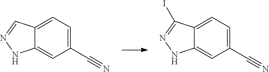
C12=CC=C(C#N)C=C1NN=C2.C12=CC=C(C#N)C=C1NN=C2I
